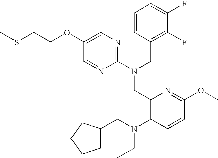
C1(OCCSC)=CN=C(N(CC2=C(F)C(F)=CC=C2)CC2=C(N(CC3CCCC3)CC)C=CC(OC)=N2)N=C1
